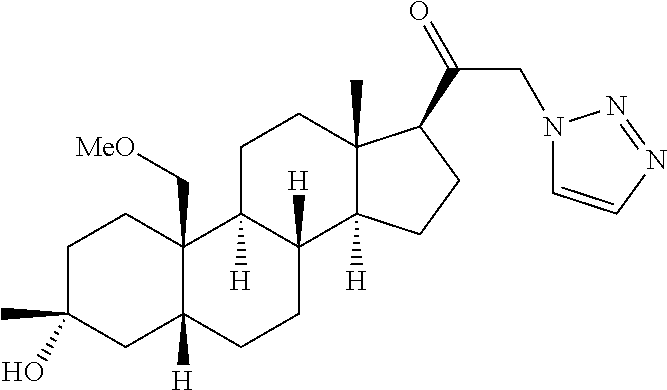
C1C(C)(O)CC2([H])C(C[MeO])(C1)C1([H])C([H])(CC2)C2([H])C(C)(CC1)C(C(=O)CN1C=CN=N1)CC2
